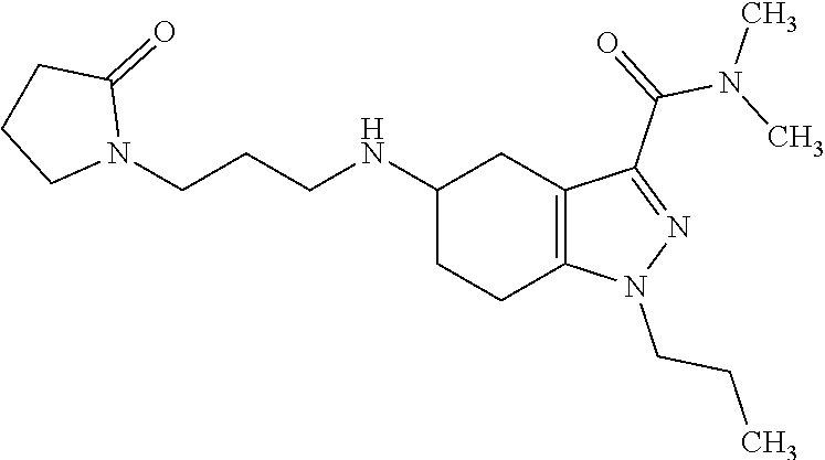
C1(NCCCN2C(=O)CCC2)CCC2=C(C1)C(C(N(C)C)=O)=NN2CCC
